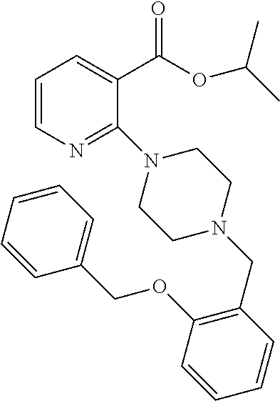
C1=CN=C(N2CCN(CC3=C(OCC4=CC=CC=C4)C=CC=C3)CC2)C(C(=O)OC(C)C)=C1
